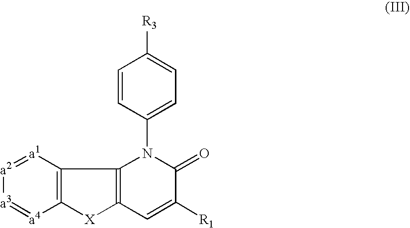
[a1]1=[a2][a3]=[a4]C2=C1C1=C([X]2)C=C([R1])C(=O)N1C1=CC=C([R3])C=C1
